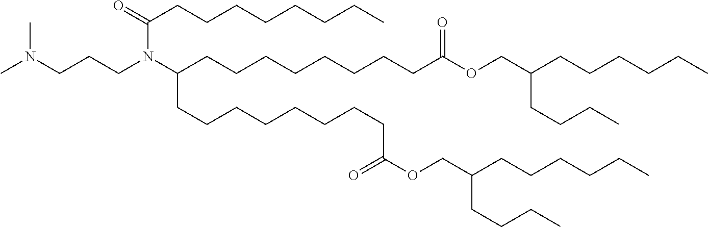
C(CCN(C(CCCCCCCCC(OCC(CCCCCC)CCCC)=O)CCCCCCCCC(=O)OCC(CCCCCC)CCCC)C(=O)CCCCCCCC)N(C)C
